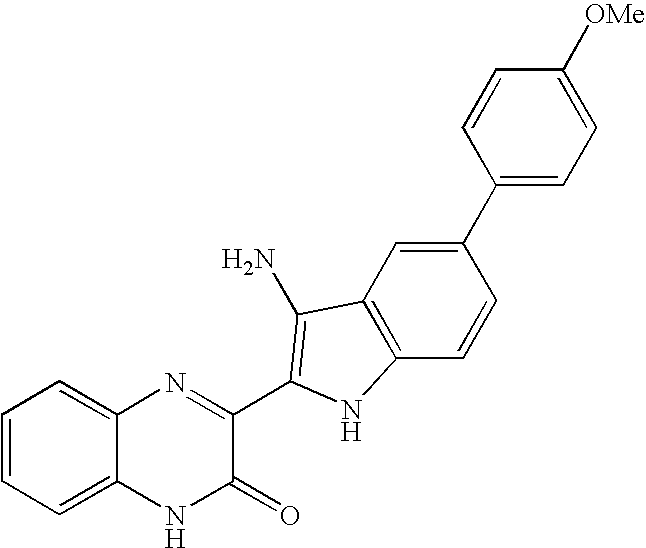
C1=C2C(=CC=C1)N=C(C1=C(N)C3=C(C=CC(C4=CC=C([OMe])C=C4)=C3)N1)C(=O)N2
